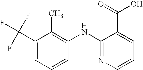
C1(C(F)(F)F)=CC=CC(NC2=NC=CC=C2C(=O)O)=C1C
